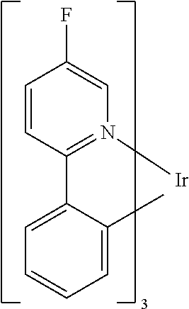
C1=CC(C2=CC=CC=C2C)=N([Ir])C=C1F
